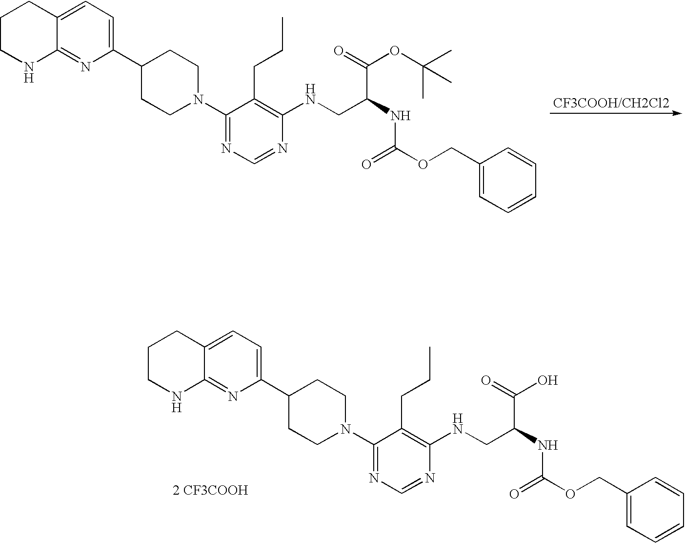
C1CNC2=NC(C3CCN(C4=NC=NC(NCC(C(=O)OC(C)(C)C)NC(OCC5=CC=CC=C5)=O)=C4CCC)CC3)=CC=C2C1.C1CNC2=NC(C3CCN(C4=NC=NC(NCC(C(=O)O)NC(OCC5=CC=CC=C5)=O)=C4CCC)CC3)=CC=C2C1.[2 CF3COOH]
